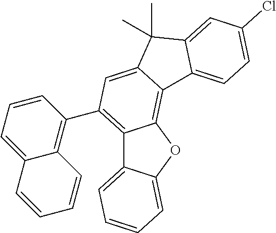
C12=C(C3=C4C(=CC=C3)C=CC=C4)C=C3C(=C1OC1=CC=CC=C21)C1=CC=C(Cl)C=C1C3(C)C
